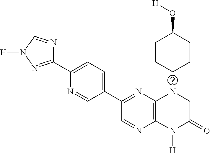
C12=C(N([H])C(=O)CN1)N=CC(C1=CC=C(C3=NN([H])C=N3)N=C1)=N2.C1CCC(O[H])CC1
